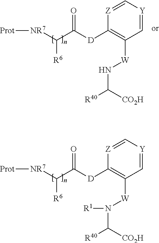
[Prot][NR7]C(C([D]C1=C([W]N(C([CO2H])[R40])[R1])C=[Y]C=[Z]1)=O)[R6].[Prot][NR7]C(C([D]C1=C([W]NC([R40])[CO2H])C=[Y]C=[Z]1)=O)[R6]
